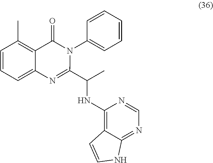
C1=CC=C2C(=C1C)C(=O)N(C1=CC=CC=C1)C(C(C)NC1=C3C(=NC=N1)NC=C3)=N2
